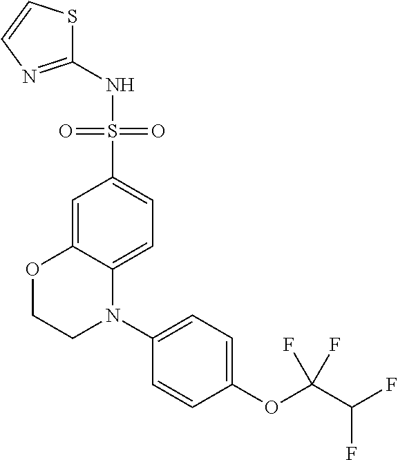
C1(NS(C2=CC=C3C(=C2)OCCN3C2=CC=C(OC(C(F)F)(F)F)C=C2)(=O)=O)=NC=CS1
